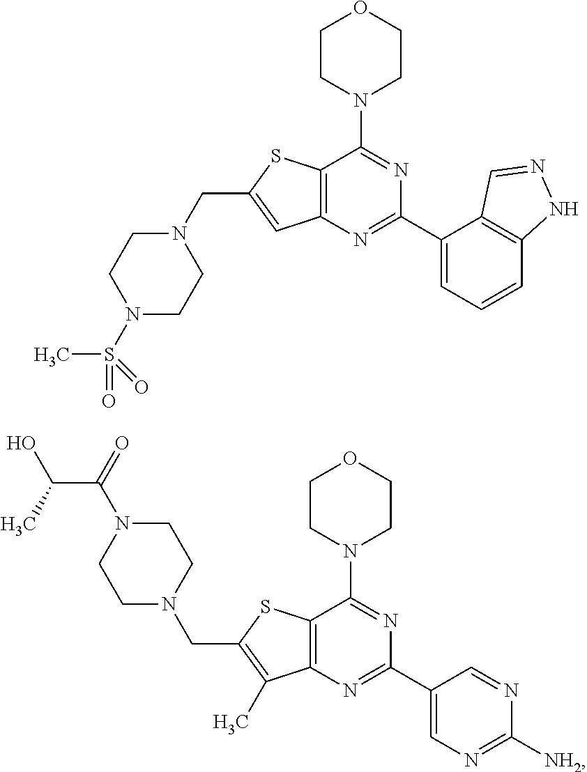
C1CN(C2=NC(C3=CC=CC4=C3C=NN4)=NC3=C2SC(CN2CCN(S(=O)(C)=O)CC2)=C3)CCO1.C1CN(C2=NC(C3=CN=C([NH2])N=C3)=NC3=C2SC(CN2CCN(C(=O)C(C)O)CC2)=C3C)CCO1
